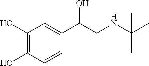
C1(O)=C(O)C=CC(C(CNC(C)(C)C)O)=C1
